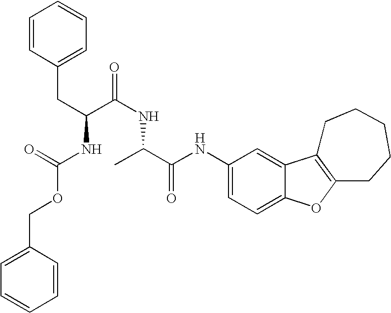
C1(NC(C(C)NC(C(CC2=CC=CC=C2)NC(=O)OCC2=CC=CC=C2)=O)=O)=CC=C2C(=C1)C1=C(O2)CCCCC1
